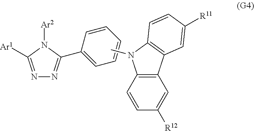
N1=C([Ar1])N([Ar2])C(C2=CC=CC=C2)=N1.CN1C2=C(C3=C1C=CC([R11])=C3)C=C([R12])C=C2
